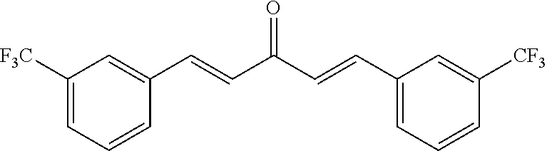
C1([F3C])=CC=CC(C=CC(C=CC2=CC=CC([CF3])=C2)=O)=C1
